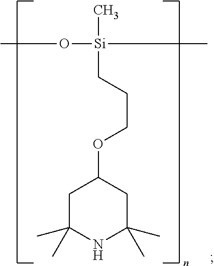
CO[Si](C)(CCCOC1CC(C)(C)NC(C)(C)C1)C
